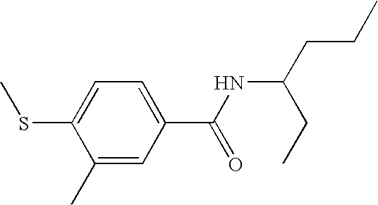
C1=C(SC)C(C)=CC(C(NC(CCC)CC)=O)=C1
